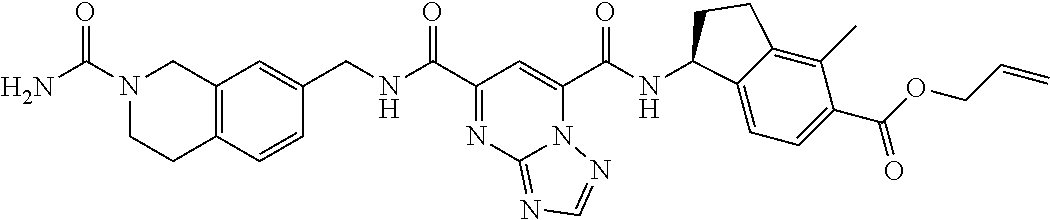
C(NC(C1=NC2=NC=NN2C(C(NC2C3=CC=C(C(OCC=C)=O)C(C)=C3CC2)=O)=C1)=O)C1=CC2=C(C=C1)CCN(C(N)=O)C2
